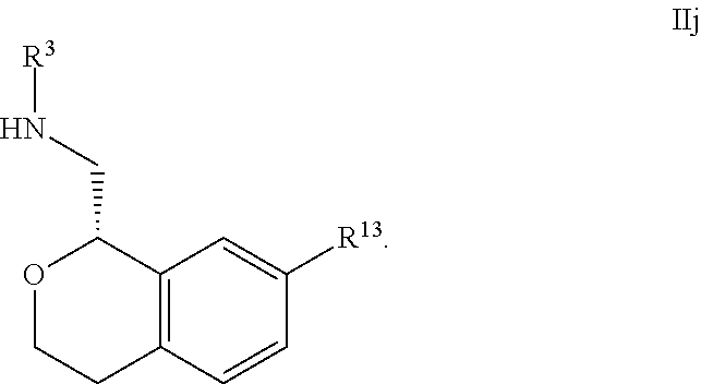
O1CCC2=C(C1CN[R3])C=C([R13])C=C2
